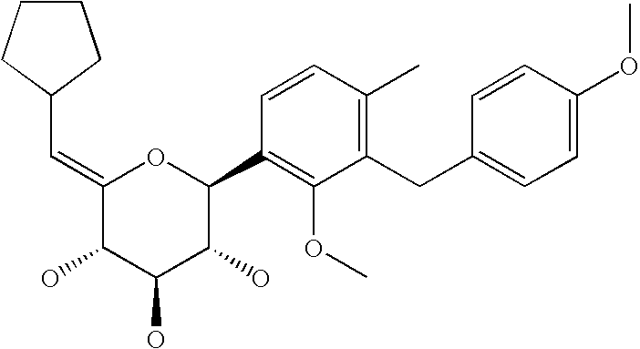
C1(=CC2CCCC2)C(O)C(O)C(O)C(C2=C(OC)C(CC3=CC=C(OC)C=C3)=C(C)C=C2)O1
